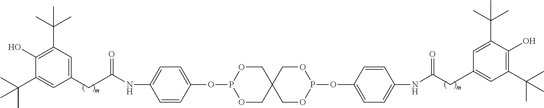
O1CC2(COP1OC1=CC=C(NC(CC3=CC(C(C)(C)C)=C(O)C(C(C)(C)C)=C3)=O)C=C1)COP(OC1=CC=C(NC(CC3=CC(C(C)(C)C)=C(O)C(C(C)(C)C)=C3)=O)C=C1)OC2
